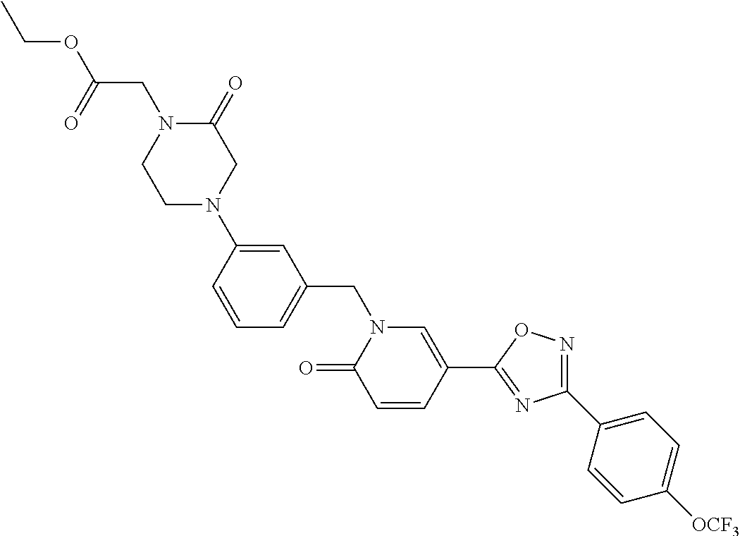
C1=CC(N2CCN(CC(OCC)=O)C(=O)C2)=CC(CN2C(=O)C=CC(C3=NC(C4=CC=C([OCF3])C=C4)=NO3)=C2)=C1
